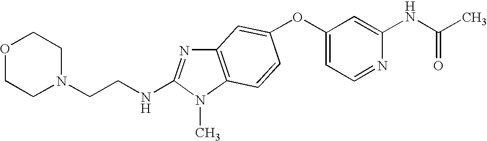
O(C1=CC=NC(NC(C)=O)=C1)C1=CC2=C(N(C)C(NCCN3CCOCC3)=N2)C=C1
